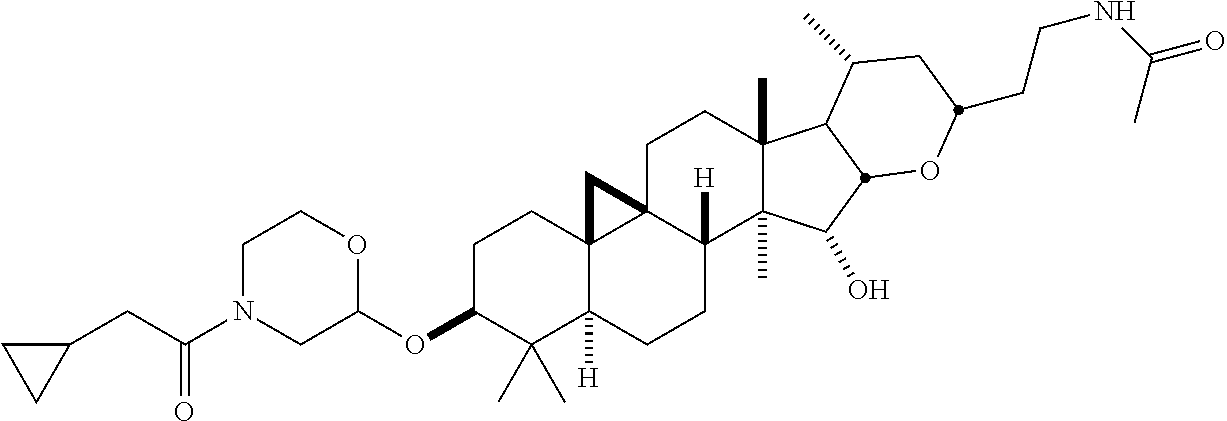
C1C(OC2OCCN(C(CC3CC3)=O)C2)C(C)(C)C2([H])C3(C1)C1(C([H])(CC2)C2(C)C(C)(CC1)C1C(C)CC(CCNC(=O)C)OC1C2O)C3
